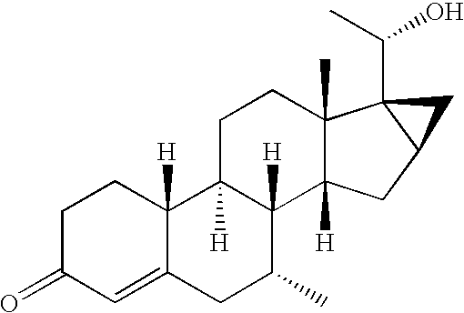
C1C(=O)C=C2C([H])(C1)C1([H])C([H])(C(C)C2)C2([H])C(C)(CC1)C1(C(O)C)C(C2)C1
